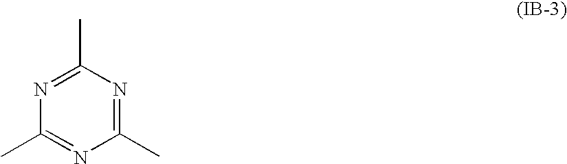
C1(C)=NC(C)=NC(C)=N1
